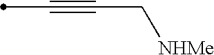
C(#CC[NHMe])C
